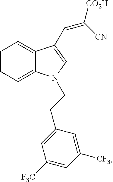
C1=CC=C2C(=C1)C(C=C([CO2H])[CN])=CN2CCC1=CC([F3C])=CC([CF3])=C1
